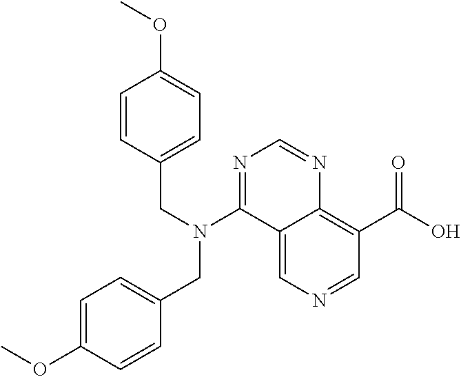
C12=CN=CC(C(O)=O)=C1N=CN=C2N(CC1=CC=C(OC)C=C1)CC1=CC=C(OC)C=C1
